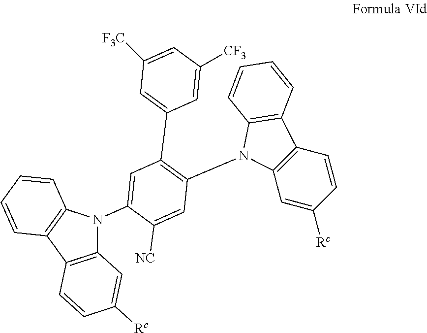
C12=C(C3=C(C=CC=C3)N1C1=CC(C3=CC([F3C])=CC([CF3])=C3)=C(N3C4=C(C=CC([Rc])=C4)C4=C3C=CC=C4)C=C1[NC])C=CC([Rc])=C2
